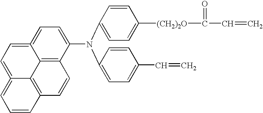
C12=CC=C(N(C3=CC=C([(CH2)2O]C(=O)C=C)C=C3)C3=CC=C(C=C)C=C3)C3=C1C1=C(C=C3)C=CC=C1=CC=2
